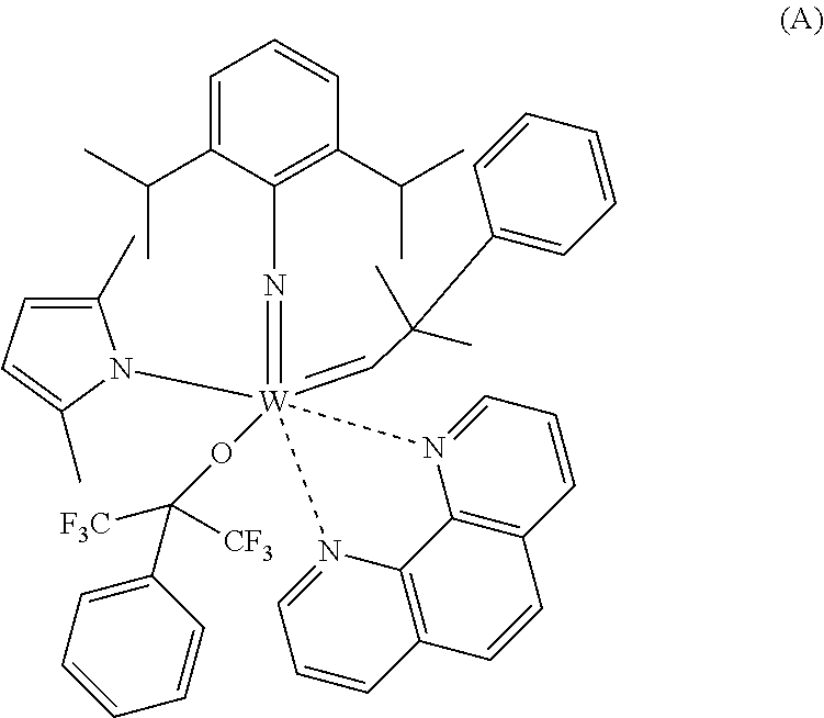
C1=C(C(C)C)C(N=[W]2(OC(C3=CC=CC=C3)([F3C])[CF3])(N3C(C)=CC=C3C)(=CC(C3=CC=CC=C3)(C)C)N3=CC=CC4=C3C3=C(C=C4)C=CC=N23)=C(C(C)C)C=C1
